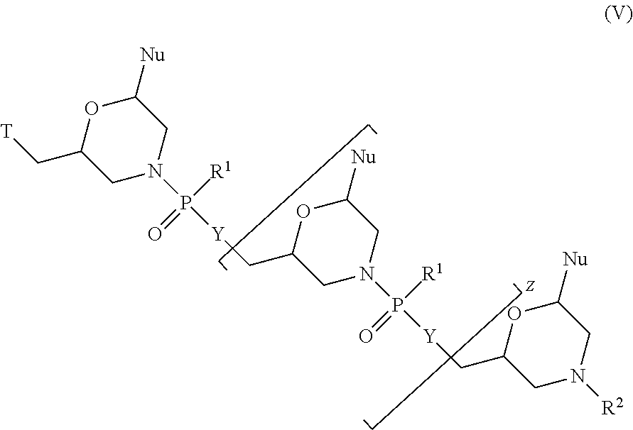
[T]CC1CN(P([R1])(=O)[Y]CC2CN(P([R1])(=O)[Y]CC3CN([R2])CC([Nu])O3)CC([Nu])O2)CC([Nu])O1
